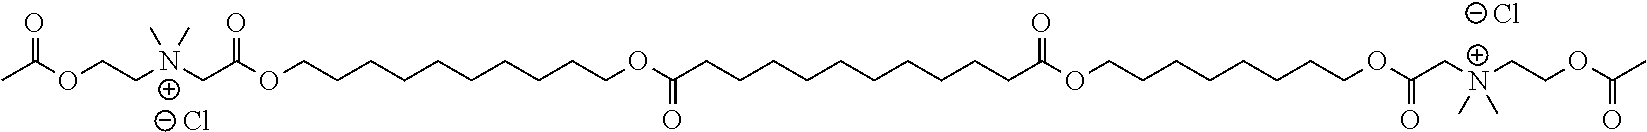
[Cl-].[Cl-].CC(OCC[N+](CC(OCCCCCCCCCCOC(CCCCCCCCCCC(OCCCCCCCCOC(C[N+](CCOC(C)=O)(C)C)=O)=O)=O)=O)(C)C)=O
